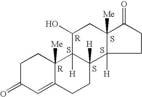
C1C(=O)C=C2C([Me])(C1)C1([H])C([H])(CC2)C2([H])C([Me])(CC1O)C(=O)CC2.S.S.S.S
